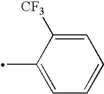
C1(C)=CC=CC=C1[CF3]
